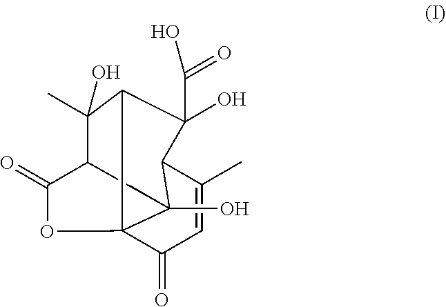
C1=C(C)C2C3(O)(C)C4(C1=O)C(C(C)(O)C3C(=O)O4)C2(C(=O)O)O
